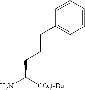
C1=CC=CC(CCCC(N)[CO2t-Bu])=C1
